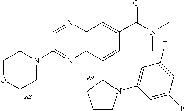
C12=C(N=CC(N3CCOC(C)C3)=N1)C=C(C(=O)N(C)C)C=C2C1CCCN1C1=CC(F)=CC(F)=C1.[RS].[RS]
